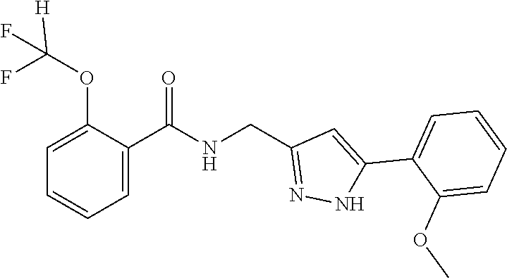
C1=C(C(=O)NCC2=NNC(C3=CC=CC=C3OC)=C2)C(OC(F)([H])F)=CC=C1
